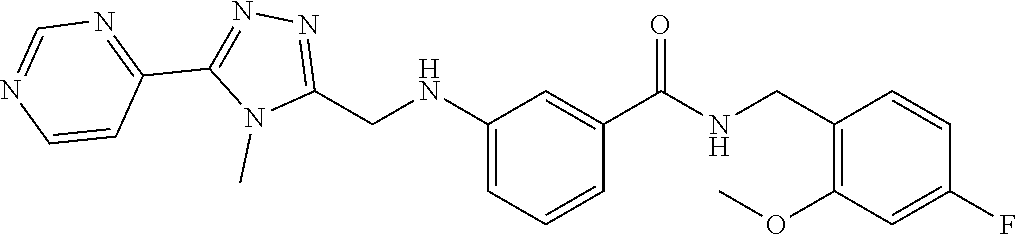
N(C1=CC=CC(C(=O)NCC2=C(OC)C=C(F)C=C2)=C1)CC1=NN=C(C2=NC=NC=C2)N1C
